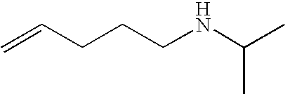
C=CCCCNC(C)C
